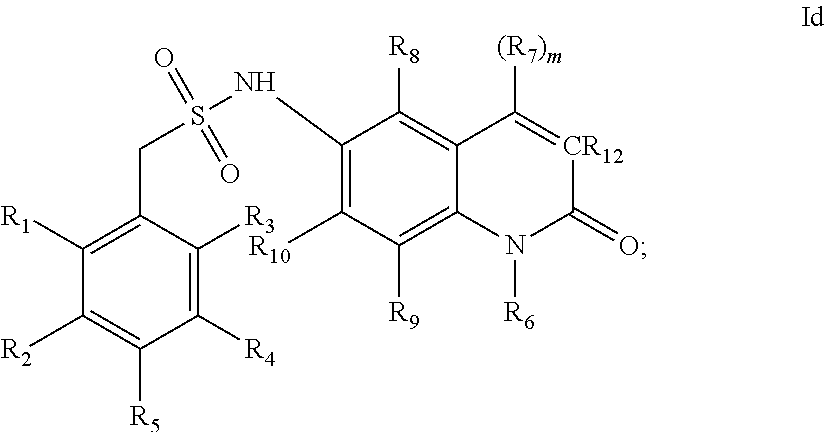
C1([R1])=C(CS(NC2=C([R10])C([R9])=C3C(=C2[R8])C([(R7)m])=[CR12]C(=O)N3[R6])(=O)=O)C([R3])=C([R4])C([R5])=C1[R2]
